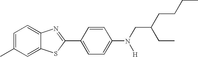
C1=C(C)C=C2C(=C1)N=C(C1=CC=C(N(CC(CCCC)CC)[H])C=C1)S2
